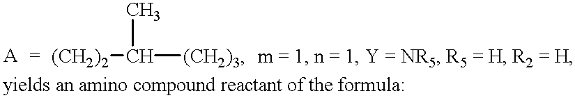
[(CH2)2]C(C)[(CH2)3]
